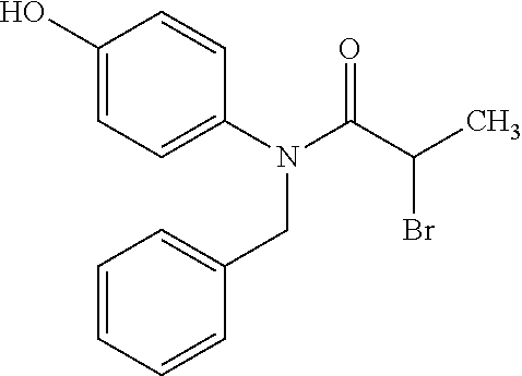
C1(O)=CC=C(N(C(C(C)Br)=O)CC2=CC=CC=C2)C=C1
